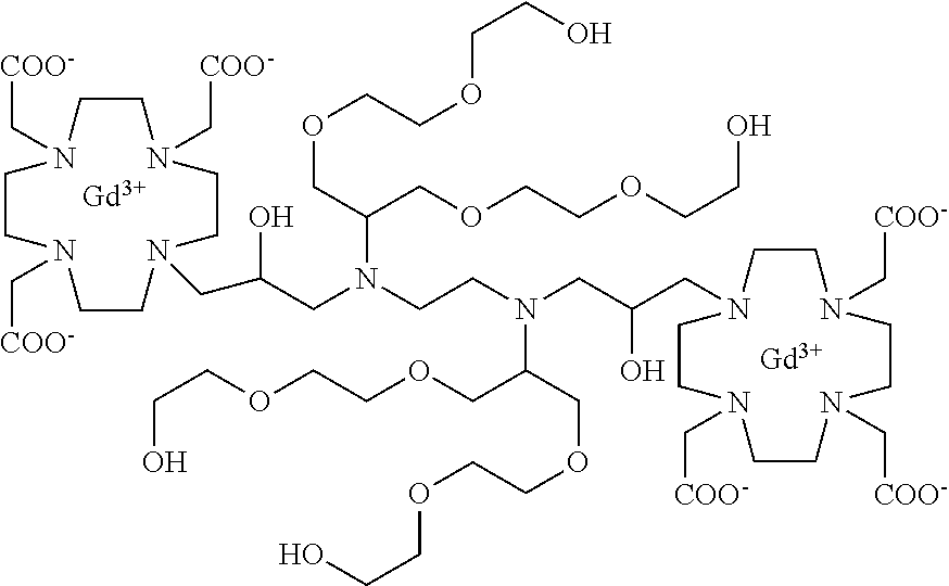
[Gd].C1CN(C[COO-])CCN(CC(CN(CCN(CC(CN2CCN(C[COO-])CCN(C[COO-])CCN(C[COO-])CC2)O)C(COCCOCCO)COCCOCCO)C(COCCOCCO)COCCOCCO)O)CCN(C[COO-])CCN1C[COO-].[Gd]
